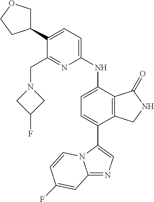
C12=NC=C(C3=CC=C(NC4=CC=C(C5COCC5)C(CN5CC(F)C5)=N4)C4=C3CNC4=O)N1C=CC(F)=C2
